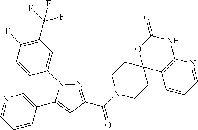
N1=C(C(=O)N2CCC3(CC2)C2=C(NC(=O)O3)N=CC=C2)C=C(C2=CN=CC=C2)N1C1=CC(C(F)(F)F)=C(F)C=C1
